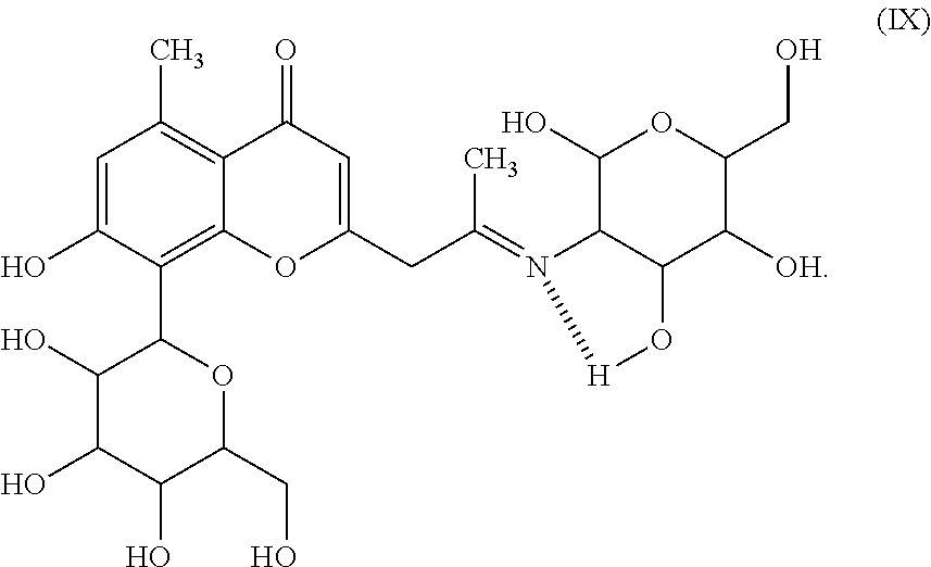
C1(O)C(O)C(O)C(CO)OC1C1=C2C(=C(C)C=C1O)C(=O)C=C(CC(=N1C3C(C([OH])C(CO)OC3O)O[H]1)C)O2
